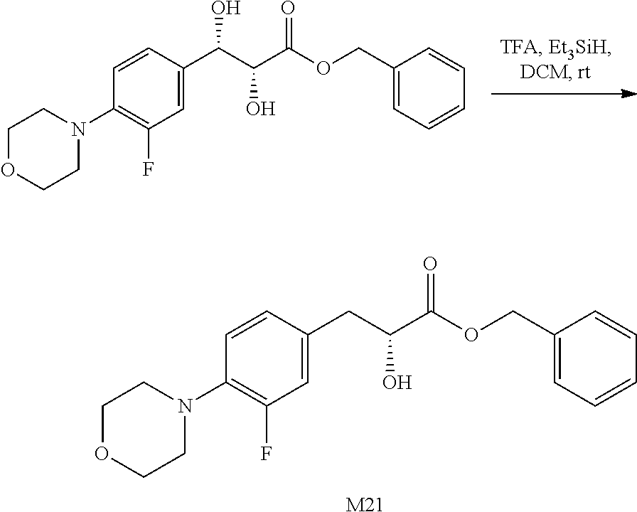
C1(COC(=O)C(O)CC2=CC(F)=C(N3CCOCC3)C=C2)=CC=CC=C1.[M21].C1(COC(=O)C(O)C(C2=CC(F)=C(N3CCOCC3)C=C2)O)=CC=CC=C1
